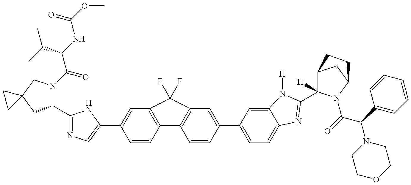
C1(C2=NC=C(C3=CC4=C(C=C3)C3=C(C=C(C5=CC=C6C(=C5)N([H])C(C5([H])C7CC(N5C(C(N5CCOCC5)C5=CC=CC=C5)=O)CC7)=N6)C=C3)C4(F)F)N2)N(C(=O)C(NC(OC)=O)C(C)C)CC2(C1)CC2
